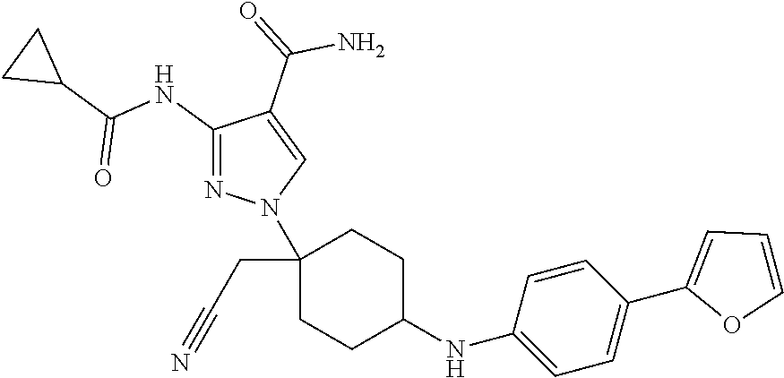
C1(CC#N)(N2N=C(NC(C3CC3)=O)C(C(=O)N)=C2)CCC(NC2=CC=C(C3=CC=CO3)C=C2)CC1
